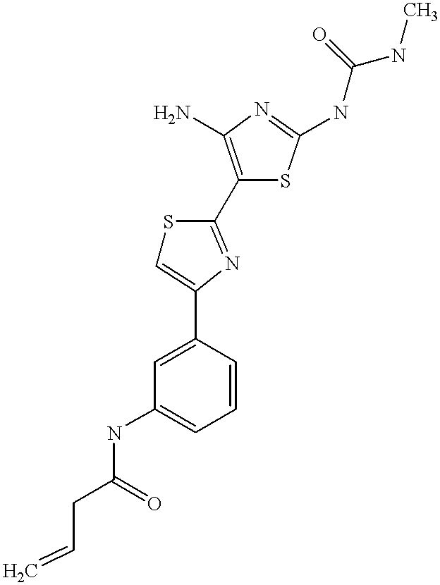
C(C(=O)NC1=CC=CC(C2=CSC(C3=C(N)N=C(NC(NC)=O)S3)=N2)=C1)C=C
